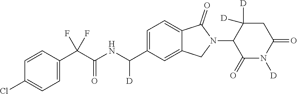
C1=CC(C(C(NC(C2=CC=C3C(=C2)CN(C2C(=O)N([D])C(=O)CC2([D])[D])C3=O)[D])=O)(F)F)=CC=C1Cl
